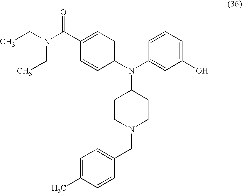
C1=CC(N(C2=CC(O)=CC=C2)C2CCN(CC3=CC=C(C)C=C3)CC2)=CC=C1C(N(CC)CC)=O
